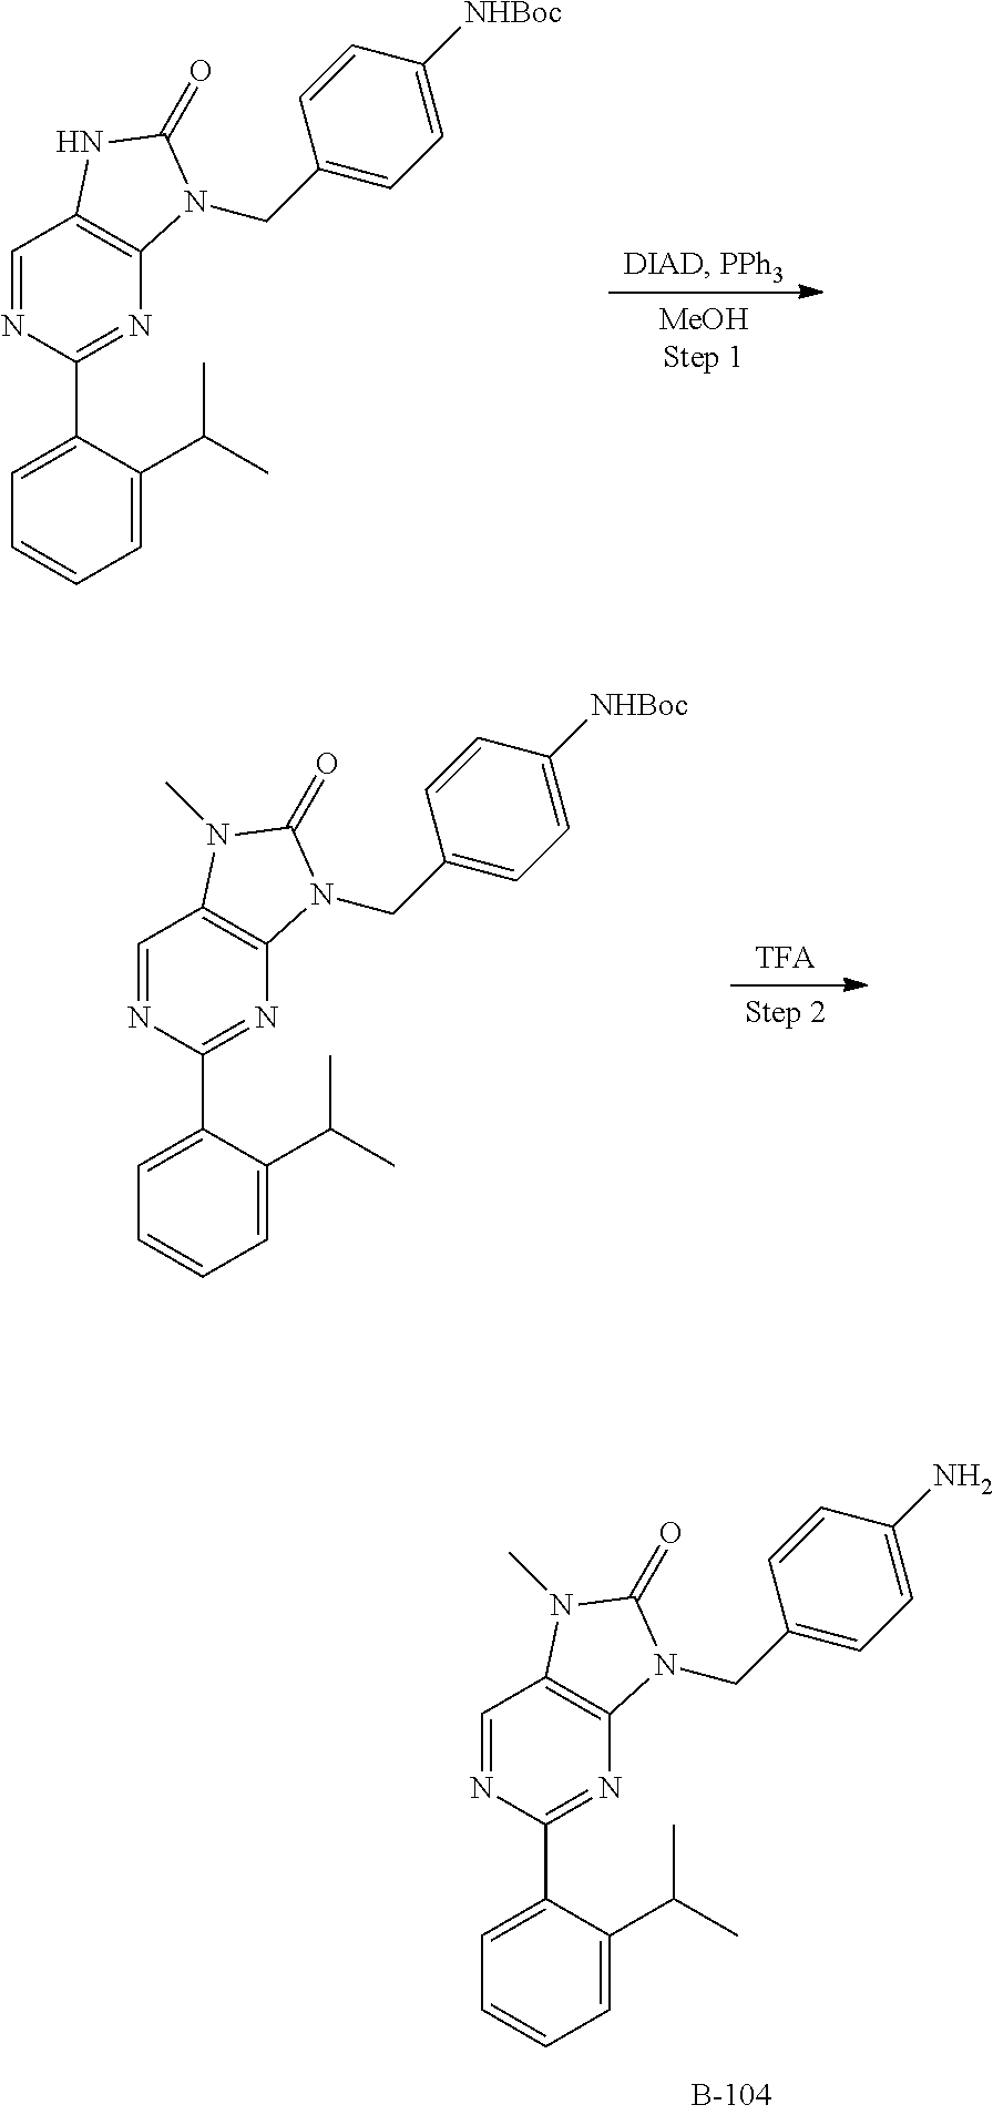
C1=C(C(C)C)C(C2=NC3=C(C=N2)N(C)C(=O)N3CC2=CC=C(N)C=C2)=CC=C1.C1=C(C(C)C)C(C2=NC3=C(C=N2)NC(=O)N3CC2=CC=C([NHBoc])C=C2)=CC=C1.[TFA].C1=C(C(C)C)C(C2=NC3=C(C=N2)N(C)C(=O)N3CC2=CC=C([NHBoc])C=C2)=CC=C1
